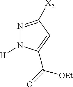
N1=C([X2])C=C(C([OEt])=O)N1[H]
